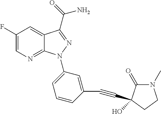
C12=NC=C(F)C=C1C(C(=O)N)=NN2C1=CC=CC(C#CC2(O)C(=O)N(C)CC2)=C1
